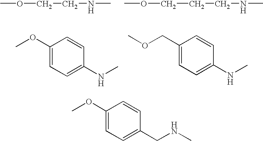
COCCNC.C(CCNC)OC.C1(OC)=CC=C(NC)C=C1.C1(COC)=CC=C(NC)C=C1.C1(OC)=CC=C(CNC)C=C1
